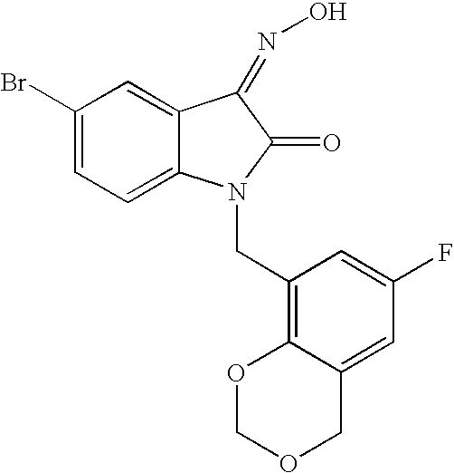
C1(Br)=CC=C2C(=C1)C(=NO)C(=O)N2CC1=C2C(=CC(F)=C1)COCO2
